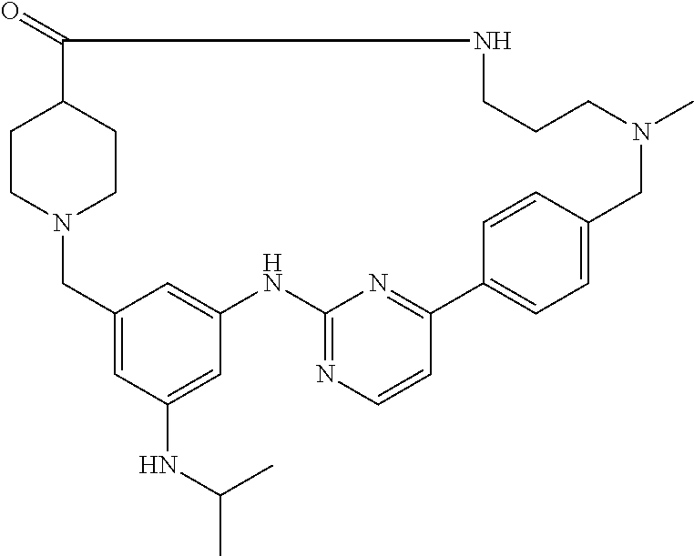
N12CC3=CC(NC(C)C)=CC(=C3)NC3=NC=CC(=N3)C3=CC=C(C=C3)CN(C)CCCNC(=O)C(CC1)CC2
